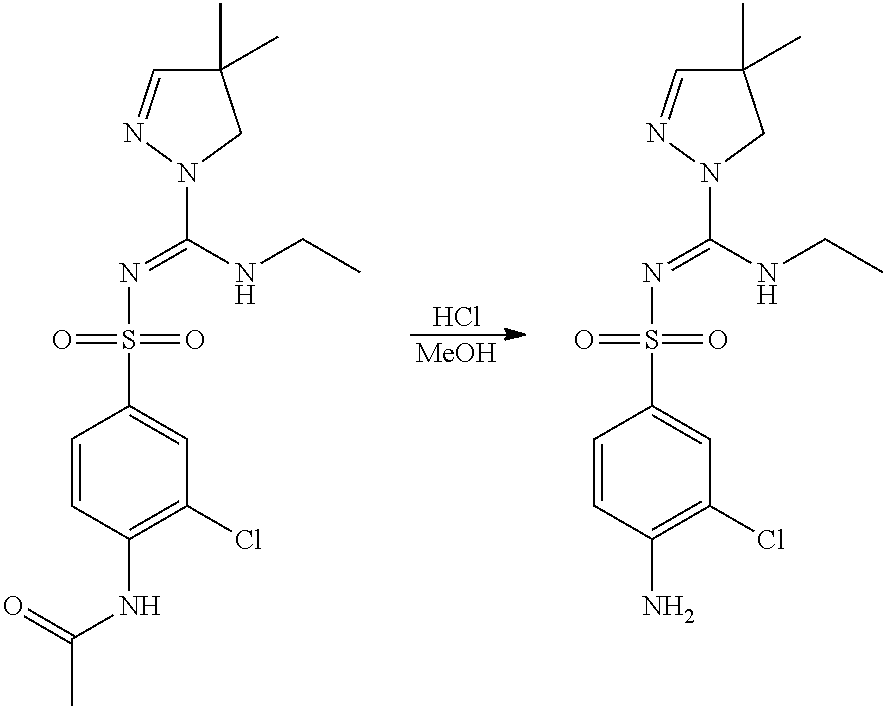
Cl.[MeOH].C1(C)(C)C=NN(C(NCC)=NS(=O)(=O)C2=CC(Cl)=C(NC(=O)C)C=C2)C1.C1(C)(C)C=NN(C(NCC)=NS(=O)(=O)C2=CC(Cl)=C(N)C=C2)C1
